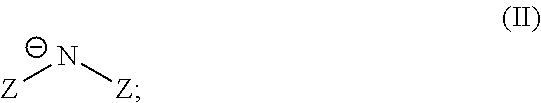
[Z][N-][Z]
